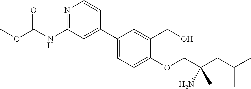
N1=C(NC(OC)=O)C=C(C2=CC=C(OCC(CC(C)C)(N)C)C(CO)=C2)C=C1
